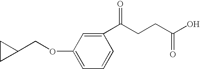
C1=C(OCC2CC2)C=C(C(CCC(O)=O)=O)C=C1
